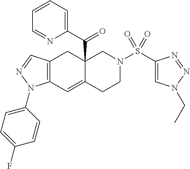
C12=C(C=NN1C1=CC=C(F)C=C1)CC1(C(C3=CC=CC=N3)=O)C(=C2)CCN(S(C2=CN(CC)N=N2)(=O)=O)C1
